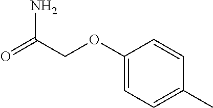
C1(OCC(N)=O)=CC=C(C)C=C1
